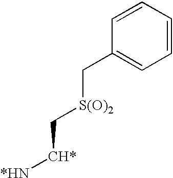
C1=CC=CC=C1C[S(O)2]C[CH*][*HN]
